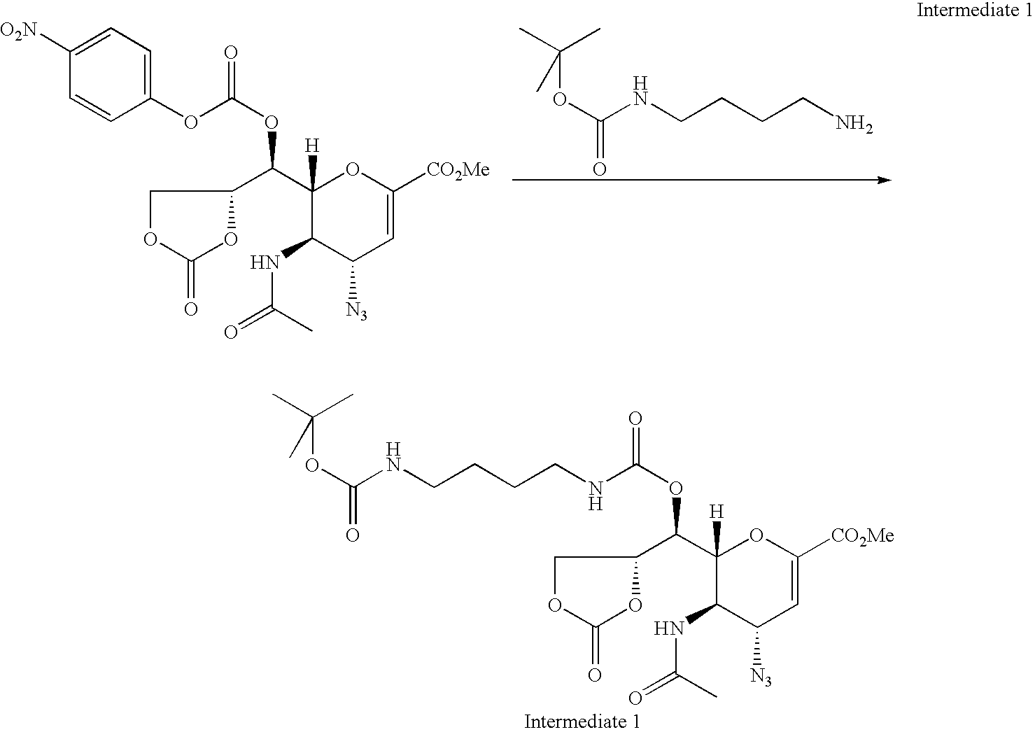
C1([O2N])=CC=C(OC(OC(C2([H])C(NC(C)=O)C([N3])C=C([CO2Me])O2)C2OC(=O)OC2)=O)C=C1.O(C(NCCCCN)=O)C(C)(C)C.C(OC(C1([H])C(NC(C)=O)C([N3])C=C([CO2Me])O1)C1OC(=O)OC1)(=O)NCCCCNC(OC(C)(C)C)=O
